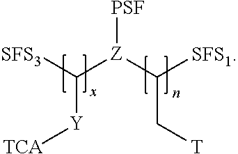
C([Y][TCA])([Z](C(C[T])[SFS1])[PSF])[SFS3]
